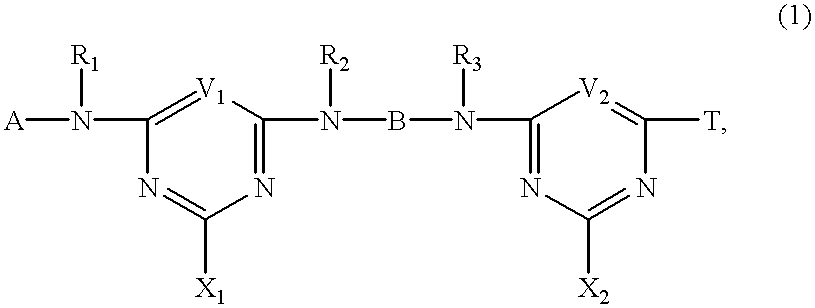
[A]N([R1])C1=[V1]C(N([R2])BN([R3])C2=NC([X2])=NC([T])=[V2]2)=NC([X1])=N1
